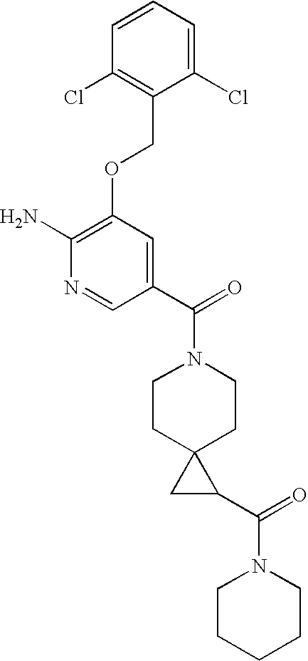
C1(Cl)=CC=CC(Cl)=C1COC1=C(N)N=CC(C(=O)N2CCC3(CC2)CC3C(=O)N2CCCCC2)=C1
